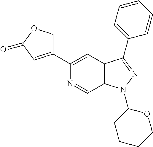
N1=CC2=C(C=C1C1=CC(=O)OC1)C(C1=CC=CC=C1)=NN2C1CCCCO1
